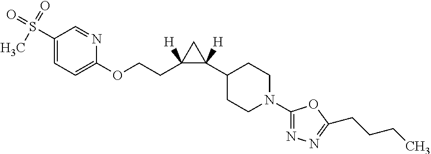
C1(S(C)(=O)=O)=CC=C(OCCC2([H])C(C3CCN(C4=NN=C(CCCC)O4)CC3)([H])C2)N=C1
